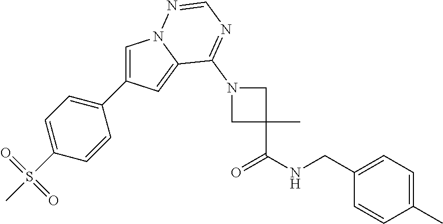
C1=C(C2=CC=C(S(C)(=O)=O)C=C2)C=C2N1N=CN=C2N1CC(C(NCC2=CC=C(C)C=C2)=O)(C)C1
